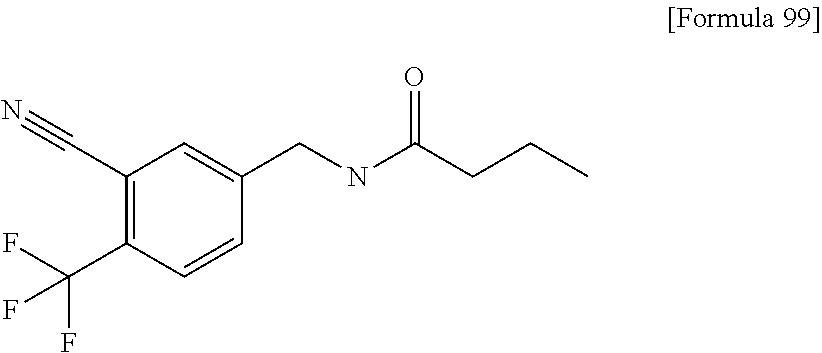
C1(C#N)=C(C(F)(F)F)C=CC(CNC(CCC)=O)=C1
